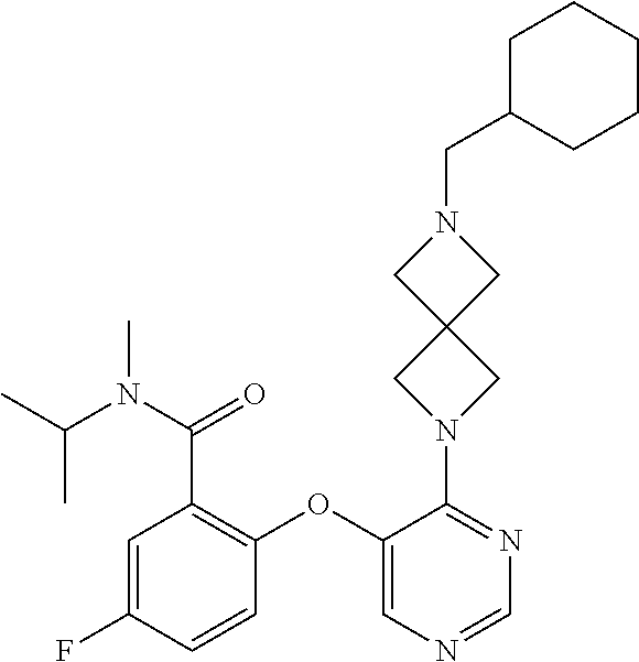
C1(OC2=C(C(N(C)C(C)C)=O)C=C(F)C=C2)=CN=CN=C1N1CC2(C1)CN(CC1CCCCC1)C2
